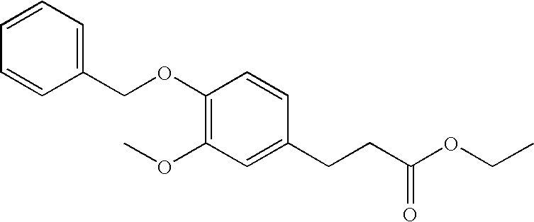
C1=CC=CC(COC2=C(OC)C=C(CCC(OCC)=O)C=C2)=C1
